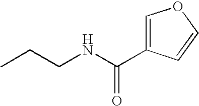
CCCNC(=O)C1=COC=C1
